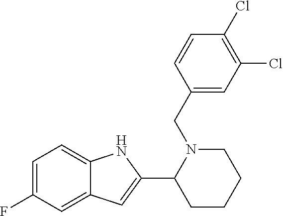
C1=C(F)C=C2C(=C1)NC(C1N(CC3=CC(Cl)=C(Cl)C=C3)CCCC1)=C2
